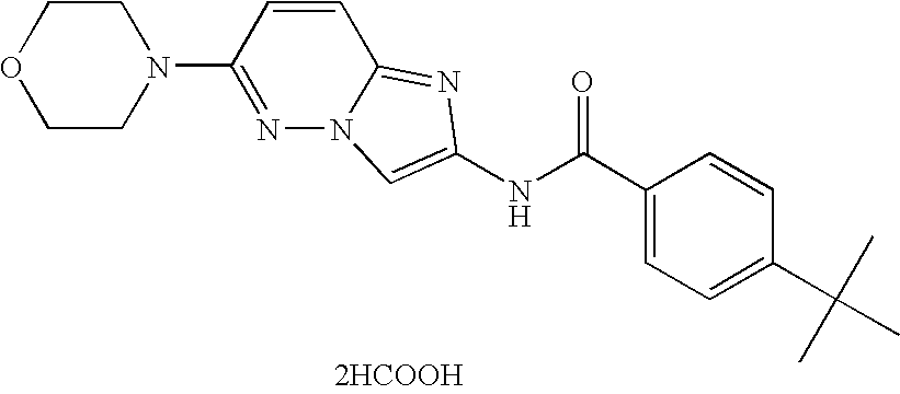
[2HCOOH].N1=C(N2CCOCC2)C=CC2=NC(NC(=O)C3=CC=C(C(C)(C)C)C=C3)=CN12
